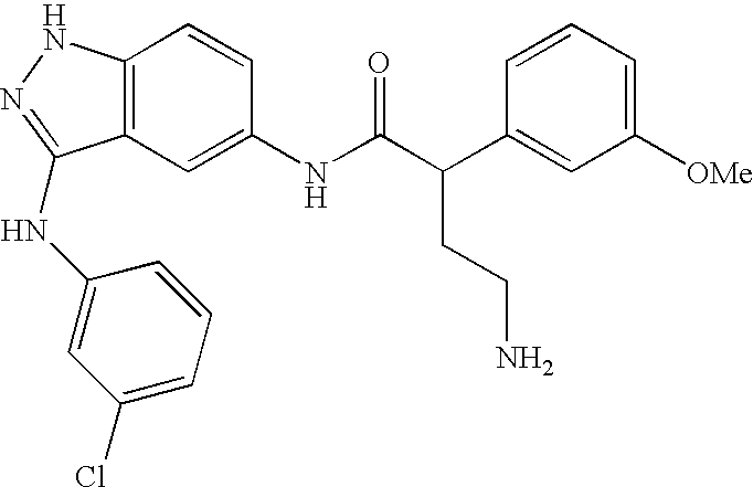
C12=C(C=C(NC(C(C3=CC([OMe])=CC=C3)CCN)=O)C=C1)C(NC1=CC(Cl)=CC=C1)=NN2
